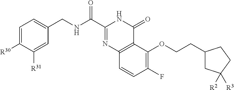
C1=C([R30])C([R31])=CC(CNC(C2=NC3=C(C(=O)N2)C(OCCC2CC([R2])([R3])CC2)=C(F)C=C3)=O)=C1
